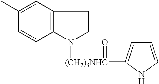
C12=C(C=C(C)C=C1)CCN2[(CH2)3NHC](=O)C1=CC=CN1
